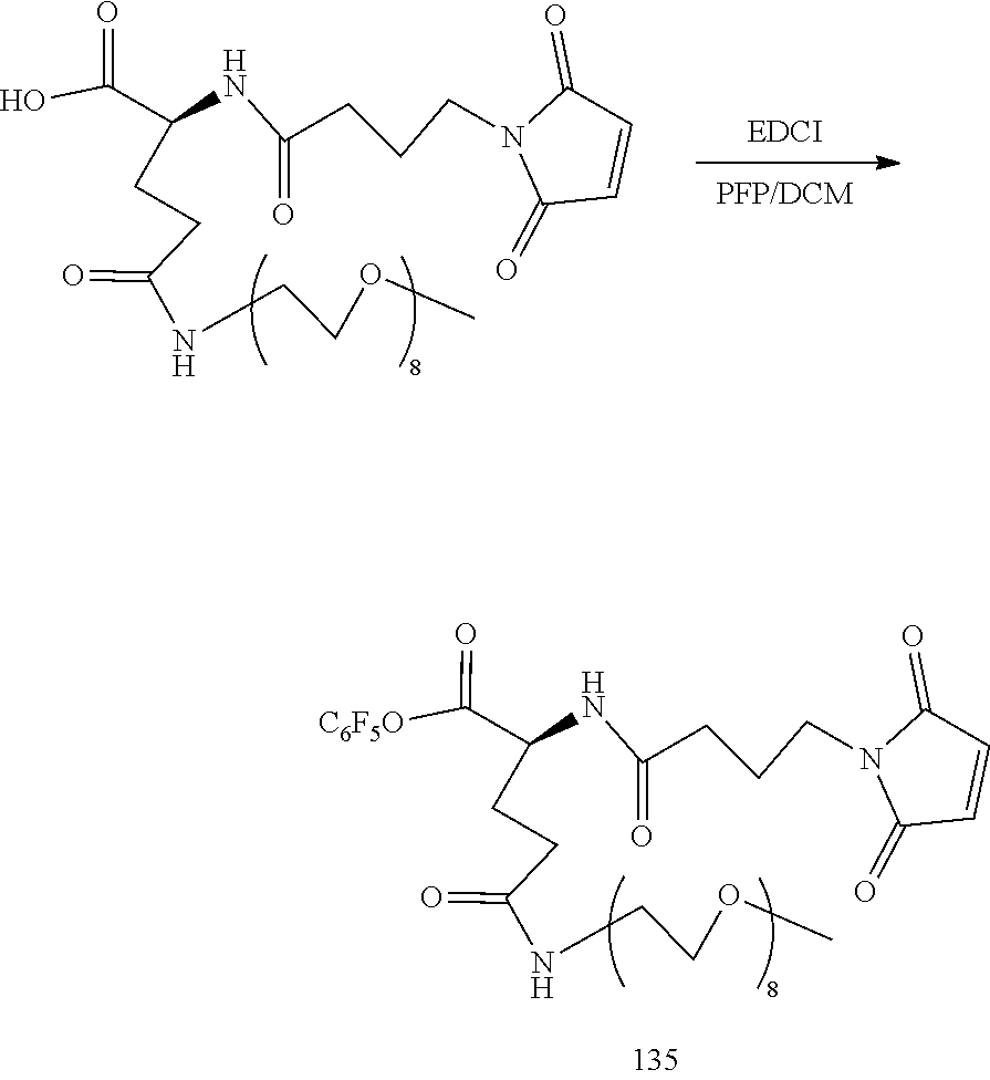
C1(=O)C=CC(=O)N1CCCC(NC(CCC(NCCOC)=O)C(O)=O)=O.C1(=O)C=CC(=O)N1CCCC(NC(CCC(NCCOC)=O)C([C6F5O])=O)=O
